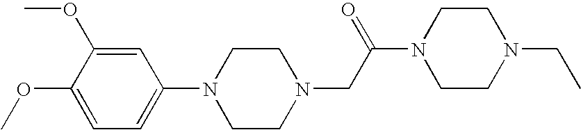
C1(N2CCN(CC(N3CCN(CC)CC3)=O)CC2)=CC=C(OC)C(OC)=C1
